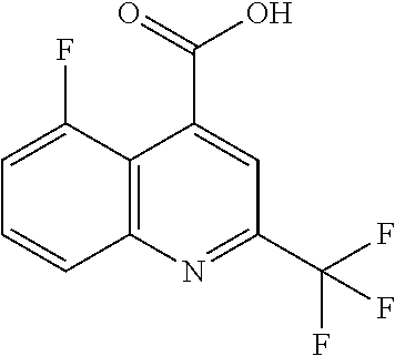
C12=C(N=C(C(F)(F)F)C=C1C(=O)O)C=CC=C2F
